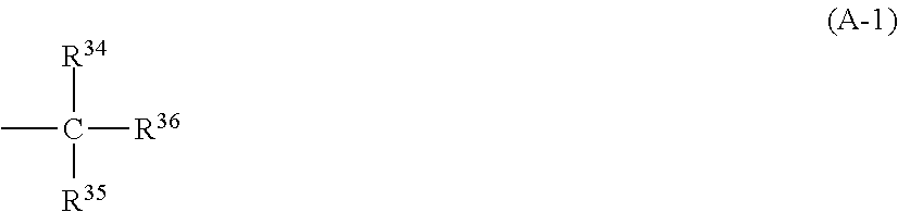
CC([R36])([R34])[R35]
